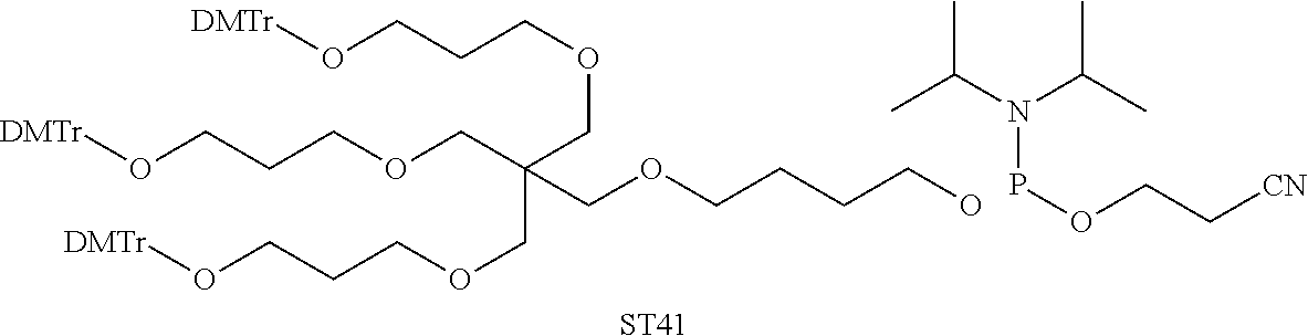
C(COCCCO[DMTr])(COCCCCO)(COCCCO[DMTr])COCCCO[DMTr].P(N(C(C)C)C(C)C)OCC[CN].[ST41]
